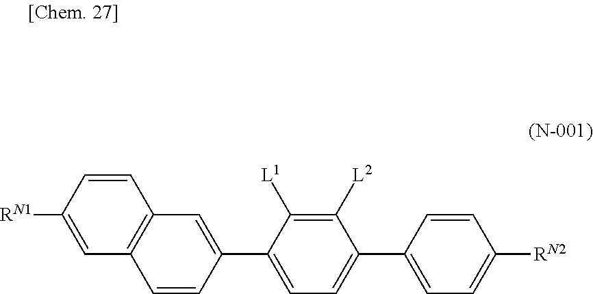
C1=CC([RN1])=CC2=C1C=C(C1=CC=C(C3=CC=C([RN2])C=C3)C([L2])=C1[L1])C=C2
